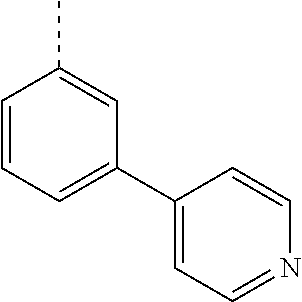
C1=CC=C(C2=CC=NC=C2)C=C1C
